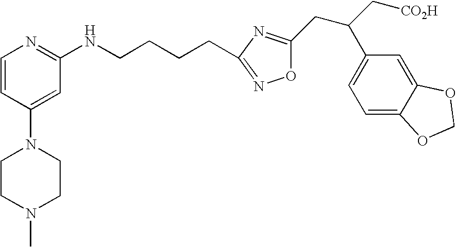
C1=CC(N2CCN(C)CC2)=CC(NCCCCC2=NOC(CC(C[CO2H])C3=CC=C4C(=C3)OCO4)=N2)=N1
